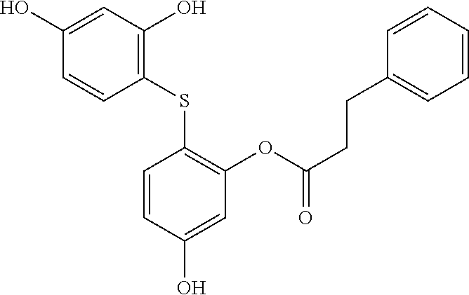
C1(SC2=C(OC(CCC3=CC=CC=C3)=O)C=C(O)C=C2)=C(O)C=C(O)C=C1
